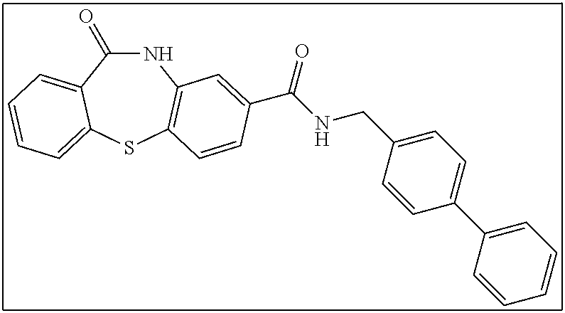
C1(=O)NC2=C(SC3=CC=CC=C13)C=CC(C(NCC1=CC=C(C3=CC=CC=C3)C=C1)=O)=C2
